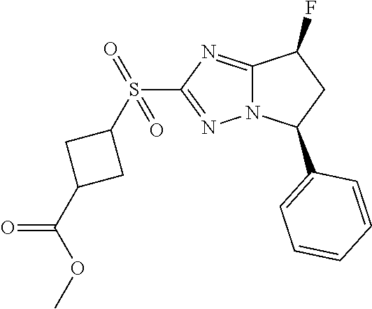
C12=NC(S(C3CC(C(OC)=O)C3)(=O)=O)=NN1C(C1=CC=CC=C1)CC2F
